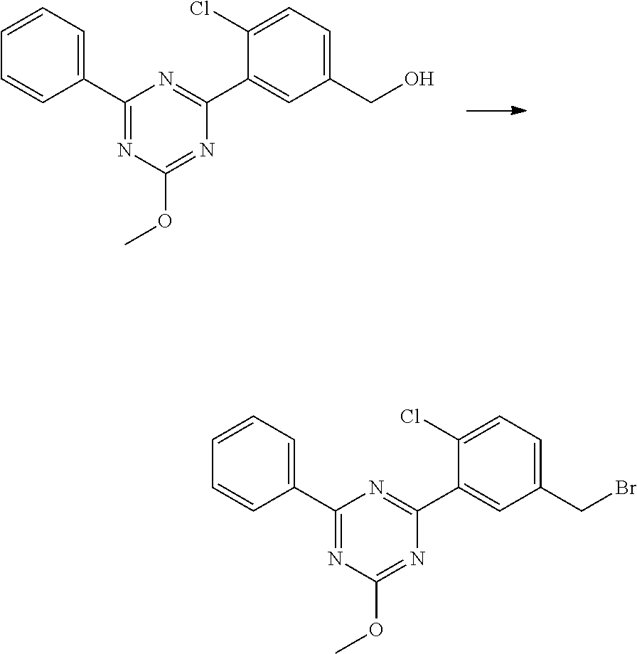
COC1=NC(C2=CC(CO)=CC=C2Cl)=NC(C2=CC=CC=C2)=N1.COC1=NC(C2=CC(CBr)=CC=C2Cl)=NC(C2=CC=CC=C2)=N1
